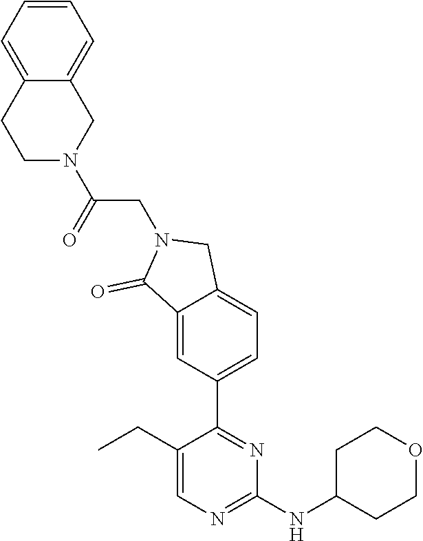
C1(CC)=CN=C(NC2CCOCC2)N=C1C1=CC=C2C(=C1)C(=O)N(CC(N1CC3=CC=CC=C3CC1)=O)C2
